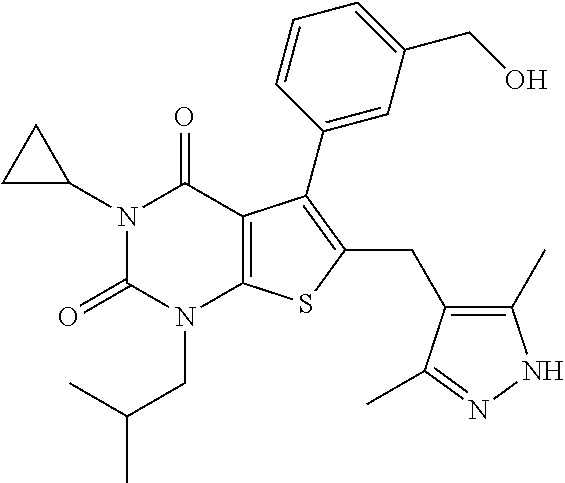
C1C(N2C(=O)N(CC(C)C)C3=C(C2=O)C(C2=CC(CO)=CC=C2)=C(CC2=C(C)NN=C2C)S3)C1
